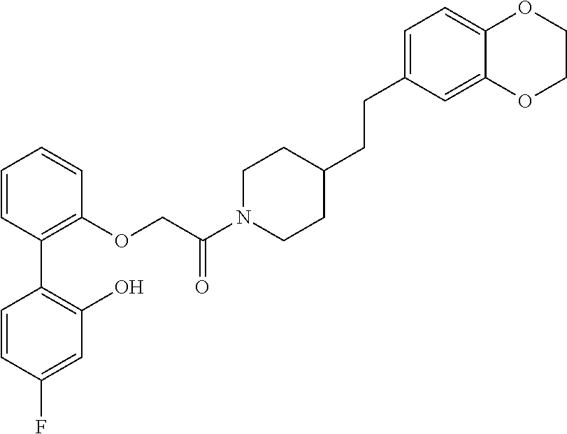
C1=CC(C2=C(O)C=C(F)C=C2)=C(OCC(N2CCC(CCC3=CC=C4C(=C3)OCCO4)CC2)=O)C=C1
